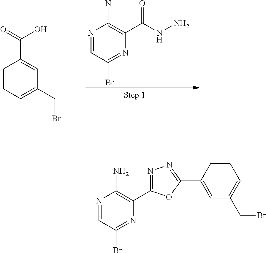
N1=CC(Br)=NC(C(=O)NN)=C1N.C1=CC=C(CBr)C=C1C(=O)O.N1=CC(Br)=NC(C2=NN=C(C3=CC(CBr)=CC=C3)O2)=C1N
